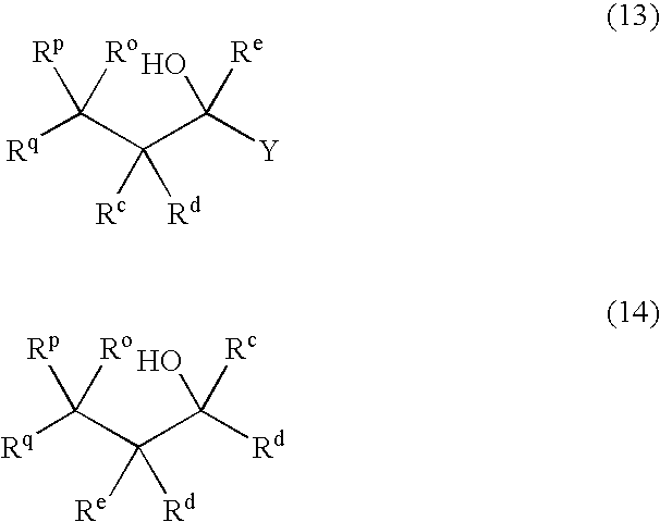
[Rq]C(C(C([Y])(O)[Re])([Rc])[Rd])([Rp])[Ro].[Rq]C(C(C([Rd])(O)[Rc])([Re])[Rd])([Rp])[Ro]
